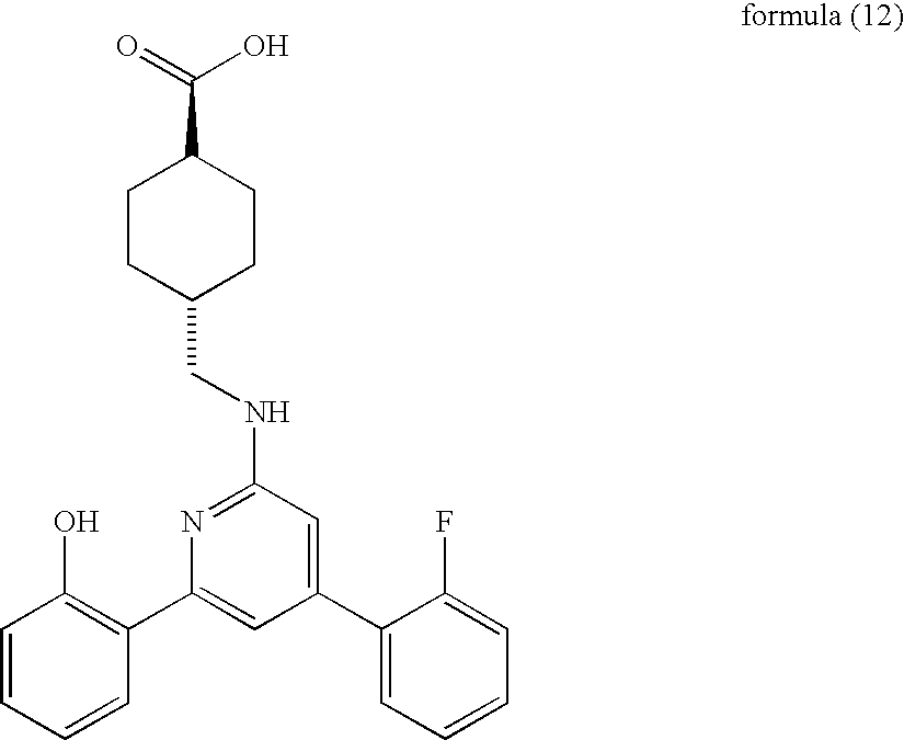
C1(C2=C(O)C=CC=C2)=CC(C2=CC=CC=C2F)=CC(NCC2CCC(C(=O)O)CC2)=N1
